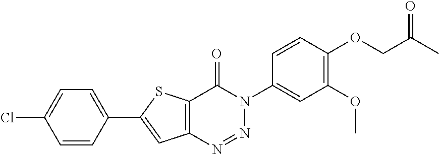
C1=CC(C2=CC3=C(S2)C(=O)N(C2=CC(OC)=C(OCC(C)=O)C=C2)N=N3)=CC=C1Cl
